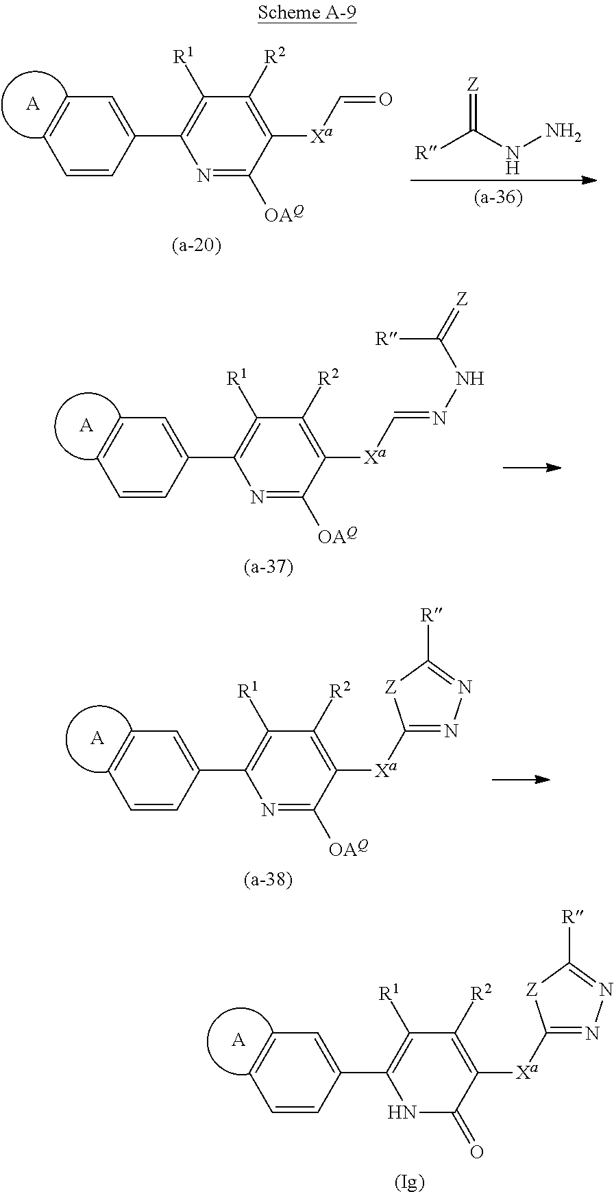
C1=CC(C2=C([R1])C([R2])=C([Xa]C=O)C([OAQ])=N2)=CC=C1.[A].[R]C(NN)=[Z].C1=CC(C2=C([R1])C([R2])=C([Xa]C=NNC(=[Z])[R])C([OAQ])=N2)=CC=C1.[A].C1=CC(C2=C([R1])C([R2])=C([Xa]C3=NN=C([R])[Z]3)C([OAQ])=N2)=CC=C1.[A].C1=CC(C2=C([R1])C([R2])=C([Xa]C3=NN=C([R])[Z]3)C(=O)N2)=CC=C1.[A]
